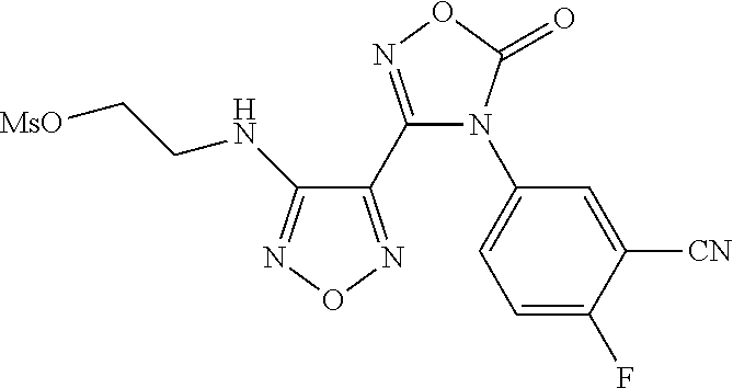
C1(NCC[MsO])=NON=C1C1=NOC(=O)N1C1=CC=C(F)C([CN])=C1
